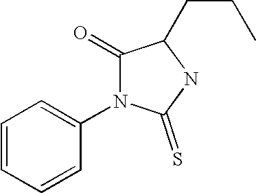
C1=CC=CC(N2C(=O)C(CCC)NC2=S)=C1
